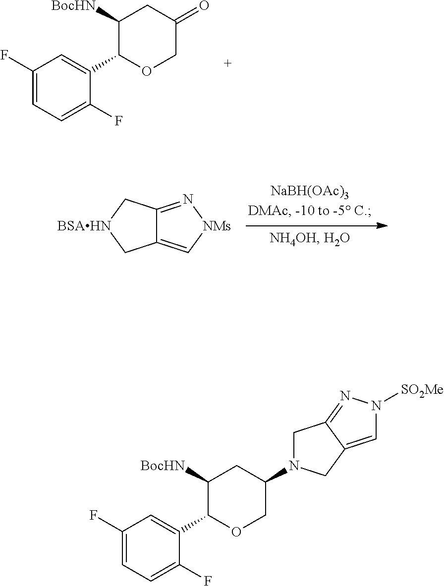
C1(F)=CC=C(F)C(C2C([BocHN])CC(=O)CO2)=C1.C12=C[NMs]N=C1C[BSAHN]C2.C1(F)=CC=C(F)C(C2C([BocHN])CC(N3CC4=NN([SO2Me])C=C4C3)CO2)=C1
